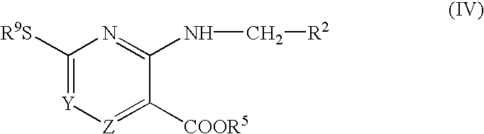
C1([R9S])=[Y][Z]=C([COOR5])C(NC[R2])=N1
